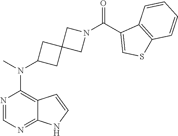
N1=CN=C2C(=C1N(C)C1CC3(C1)CN(C(C1=CSC4=C1C=CC=C4)=O)C3)C=CN2
